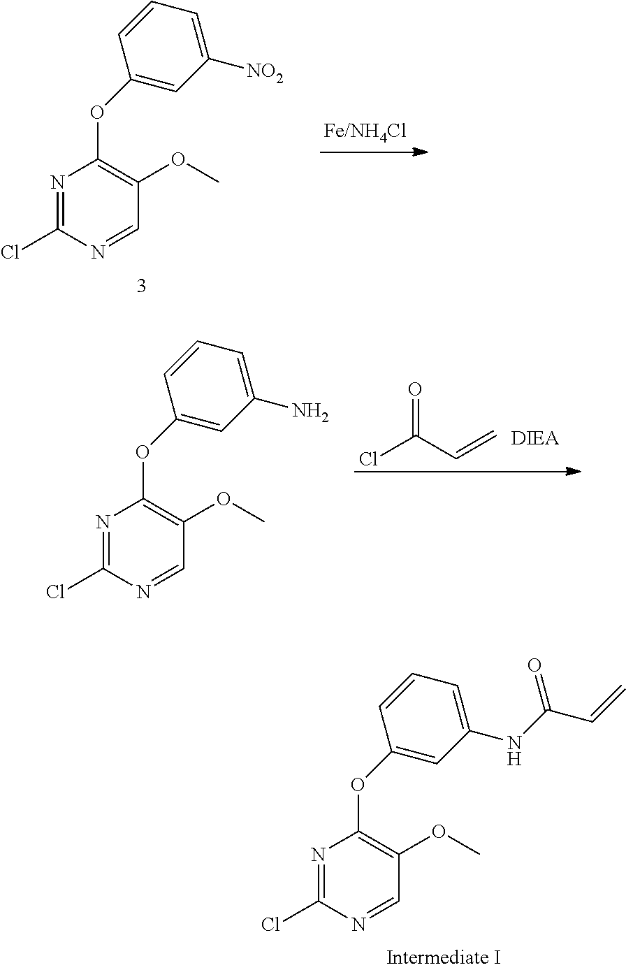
N1=C(Cl)N=CC(OC)=C1OC1=CC([NO2])=CC=C1.O=C(Cl)C=C.N1=C(Cl)N=CC(OC)=C1OC1=CC(N)=CC=C1.N1=C(Cl)N=CC(OC)=C1OC1=CC(NC(C=C)=O)=CC=C1
